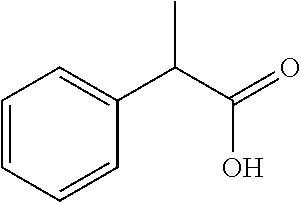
C1=CC=CC(C(C(=O)O)C)=C1
